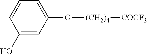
C1(O)=CC(O[(CH2)4][COCF3])=CC=C1
